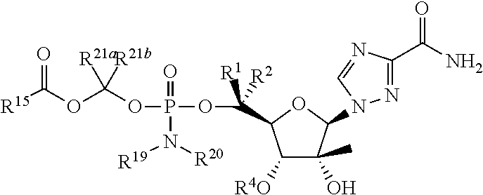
C1([R4O])C(O)(C)C(N2N=C(C(N)=O)N=C2)OC1C(OP(OC(OC([R15])=O)([R21a])[R21b])(=O)N([R19])[R20])([R1])[R2]
